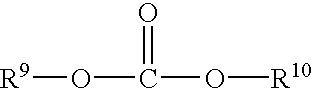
[R9]OC(=O)O[R10]
